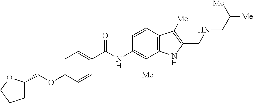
C1=C(OCC2CCCO2)C=CC(C(NC2=C([Me])C3=C(C=C2)C([Me])=C(CNCC([Me])[Me])N3)=O)=C1
